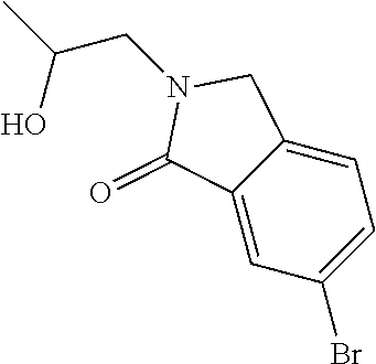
C1=C2C(=CC(Br)=C1)C(=O)N(CC(O)C)C2
